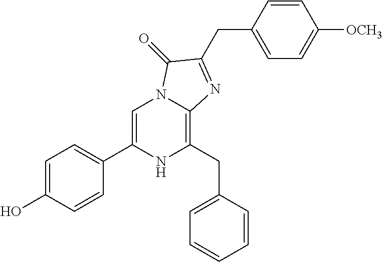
C1=C(O)C=CC(C2=CN3C(=C(CC4=CC=CC=C4)N2)N=C(CC2=CC=C([OCH3])C=C2)C3=O)=C1
